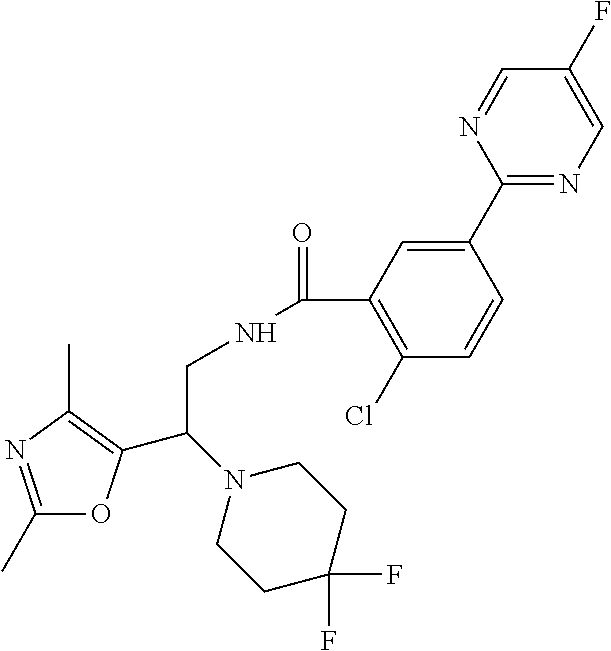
C1(C)=NC(C)=C(C(N2CCC(F)(F)CC2)CNC(=O)C2=C(Cl)C=CC(C3=NC=C(F)C=N3)=C2)O1
